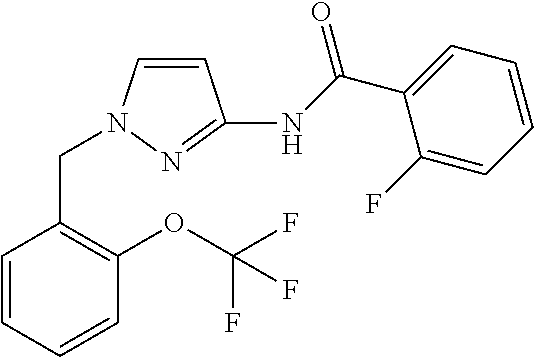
C1=CC=CC(CN2C=CC(NC(C3=CC=CC=C3F)=O)=N2)=C1OC(F)(F)F
